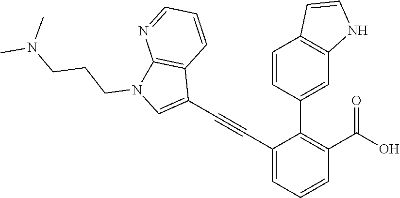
C1=C(C#CC2=CN(CCCN(C)C)C3=C2C=CC=N3)C(C2=CC3=C(C=C2)C=CN3)=C(C(O)=O)C=C1
